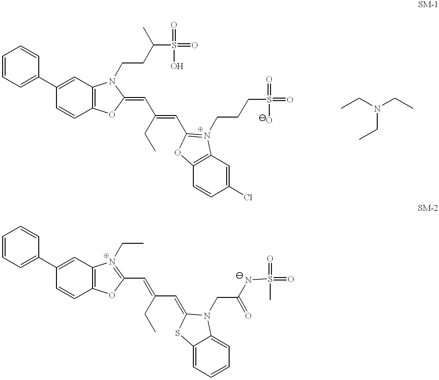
C1(C2=CC=CC=C2)=CC2=C(C=C1)OC(C=C(C=C1N(CC(NS(=O)(C)=O)=O)C3=CC=CC=C3S1)CC)=N2CC.C1(C2=CC=CC=C2)=CC2=C(C=C1)OC(=CC(=CC1=N(CCCS(=O)(O)=O)C3=C(C=CC(Cl)=C3)O1)CC)N2CCC(S(=O)(=O)O)C.CCN(CC)CC
